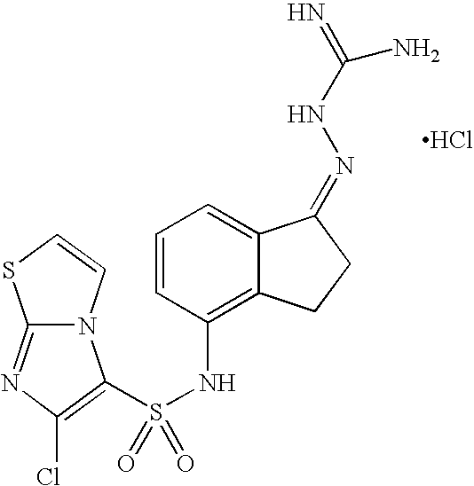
Cl.C1=CC(NS(=O)(=O)C2=C(Cl)N=C3N2C=CS3)=C2C(=C1)C(=NNC(=N)N)CC2
